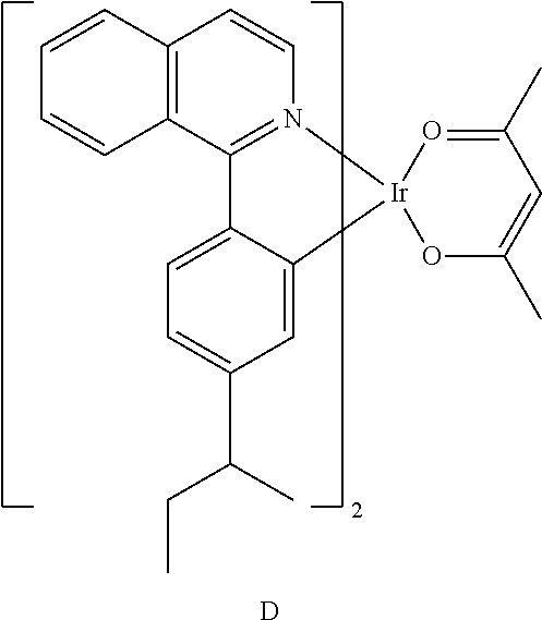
C12=C(C3=N(C=C1)[Ir]1(C4=CC(C(C)CC)=CC=C34)O=C(C)C=C(C)O1)C=CC=C2.[D]
